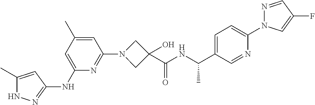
N1C(C)=CC(NC2=CC(C)=CC(N3CC(C(NC(C4=CC=C(N5N=CC(F)=C5)N=C4)C)=O)(O)C3)=N2)=N1
